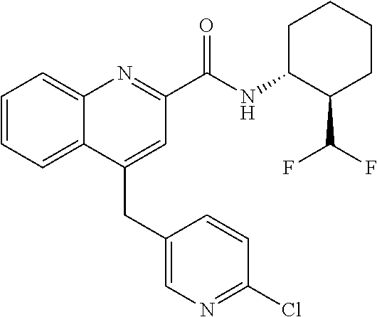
C(C1=CC(C(NC2C(C(F)F)CCCC2)=O)=NC2=CC=CC=C12)C1=CN=C(Cl)C=C1
